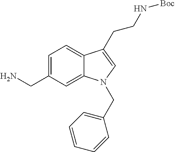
C1=C(CN)C=C2C(=C1)C(CCN[Boc])=CN2CC1=CC=CC=C1
